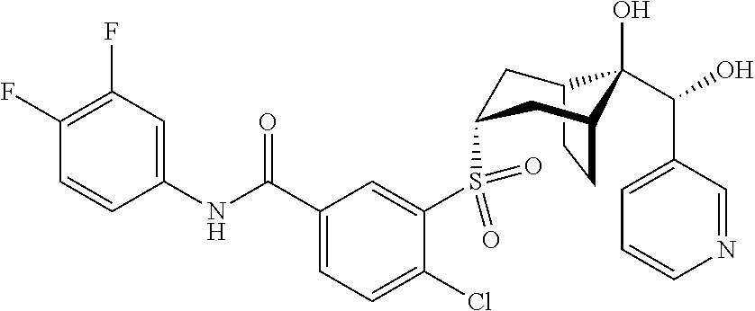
C12CCC(CC(S(C3=CC(C(NC4=CC(F)=C(F)C=C4)=O)=CC=C3Cl)(=O)=O)C1)C2(O)C(O)C1=CC=CN=C1
